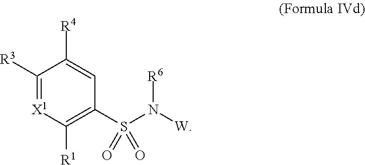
C1([R3])=[X1]C([R1])=C(S(N([W])[R6])(=O)=O)C=C1[R4]
